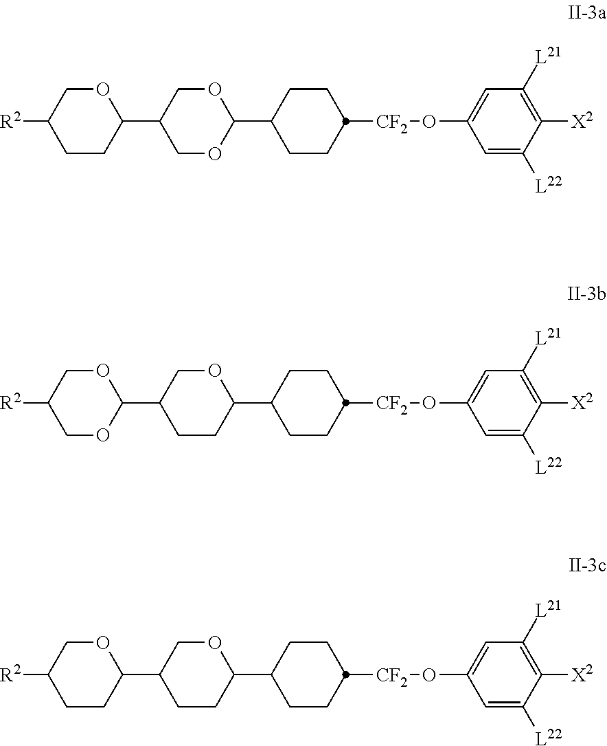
C1OC(C2CCC([CF2]OC3=CC([L21])=C([X2])C([L22])=C3)CC2)OCC1C1OCC([R2])CC1.C1CC(C2CCC([CF2]OC3=CC([L21])=C([X2])C([L22])=C3)CC2)OCC1C1OCC([R2])CO1.C1CC(C2CCC([CF2]OC3=CC([L21])=C([X2])C([L22])=C3)CC2)OCC1C1OCC([R2])CC1
